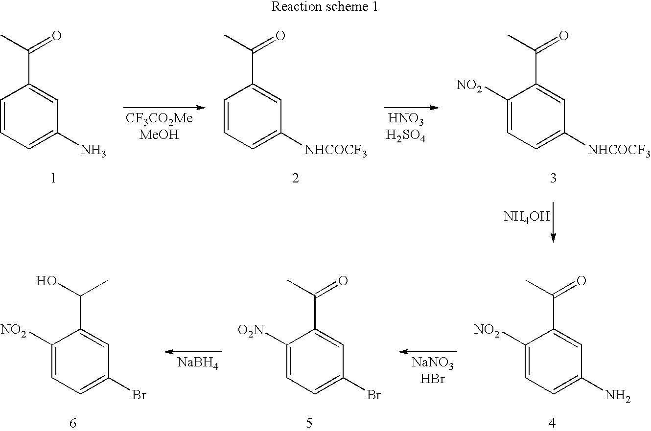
C1=CC=C(N)C=C1C(C)=O.C1=CC=C([NHCOCF3])C=C1C(C)=O.C1([NO2])=CC=C([NHCOCF3])C=C1C(C)=O.[NH4OH].C1([NO2])=CC=C(Br)C=C1C(O)C.[NaBH4].C1([O2N])=CC=C(Br)C=C1C(C)=O.C1([NO2])=CC=C(N)C=C1C(C)=O
